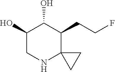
C1(O)CNC2(C(CCF)C1O)CC2
